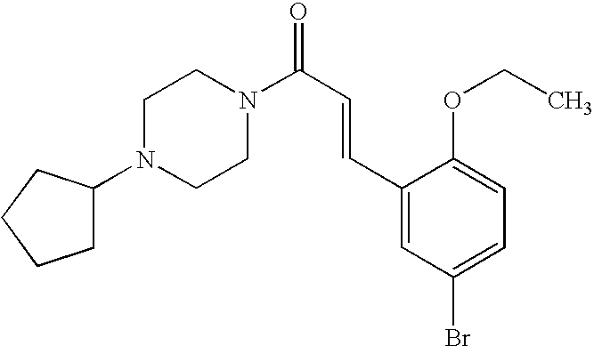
C(C=CC1=CC(Br)=CC=C1OCC)(=O)N1CCN(C2CCCC2)CC1
